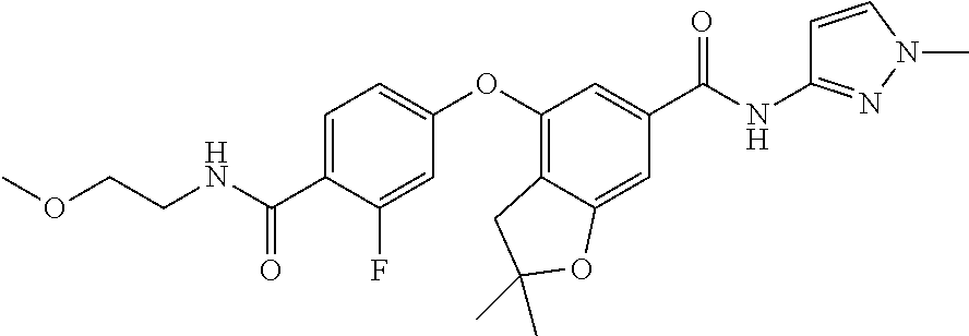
C1=C(C(=O)NCCOC)C(F)=CC(OC2=C3C(=CC(C(=O)NC4=NN(C)C=C4)=C2)OC(C)(C)C3)=C1
